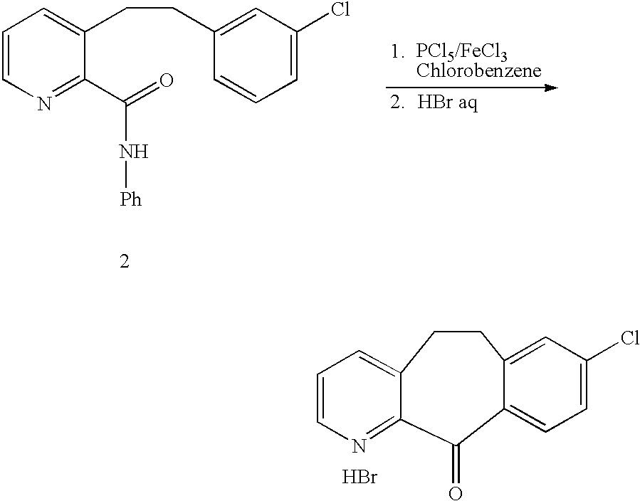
C1=CN=C2C(=C1)CCC1=CC(Cl)=CC=C1C2=O.Br.C1=CN=C(C(=O)N[Ph])C(CCC2=CC(Cl)=CC=C2)=C1
